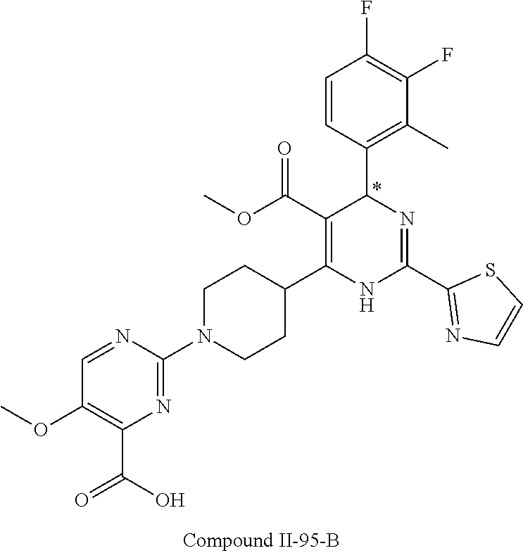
C1(F)=C(F)C=CC(C2N=C(C3=NC=CS3)NC(C3CCN(C4=NC(C(O)=O)=C(OC)C=N4)CC3)=C2C(OC)=O)=C1C
